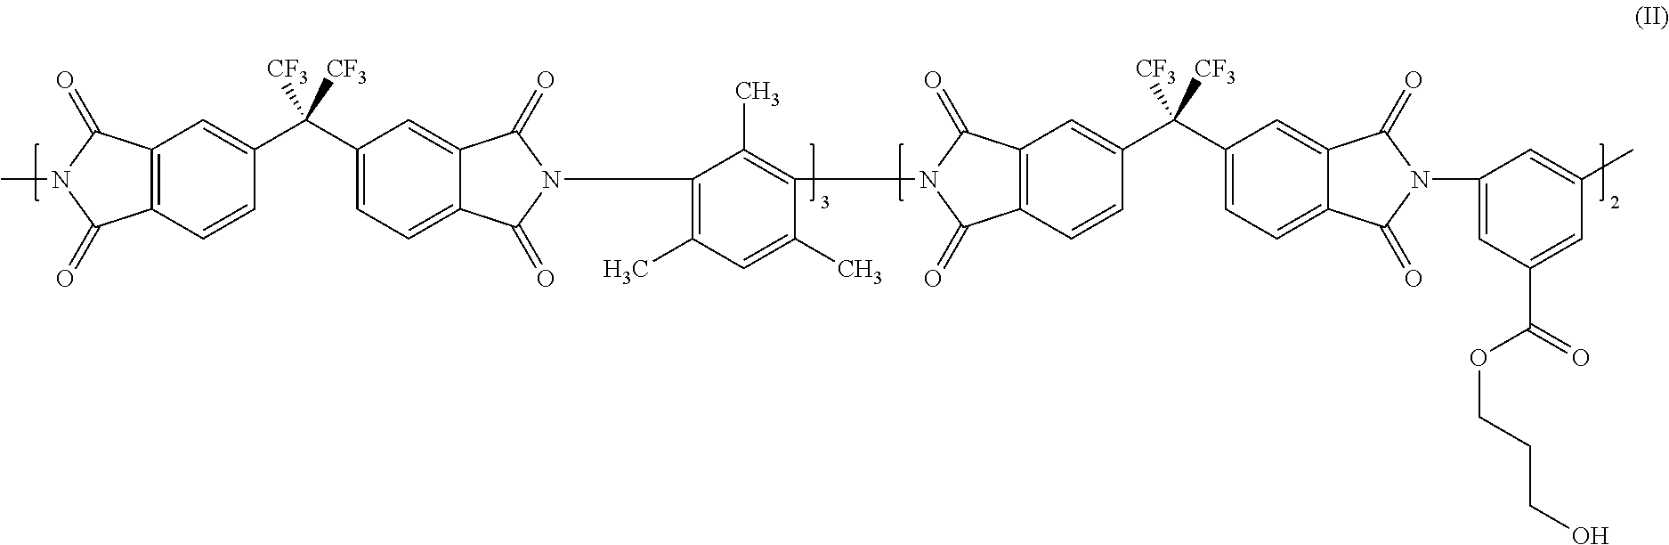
C12=C(C=CC(C(C3=CC=C4C(=C3)C(=O)N(C3=C(C)C=C(C)C(N5C(=O)C6=C(C=CC(C(C7=CC=C8C(=C7)C(=O)N(C7=CC(C(=O)OCCCO)=CC(C)=C7)C8=O)([CF3])[CF3])=C6)C5=O)=C3C)C4=O)([CF3])[CF3])=C1)C(=O)N(C)C2=O
